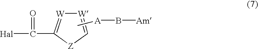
[Hal]C(C1=[W][W]=C[Z]1)=O.C[A]B[Am]
